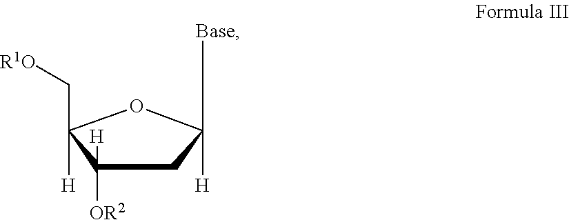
C1C([H])([OR2])C(C[R1O])([H])OC1([Base])[H]
